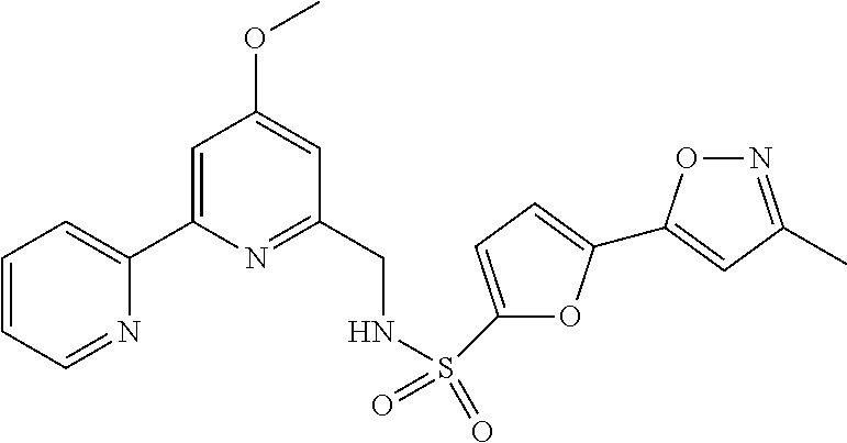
C1=CC=NC(C2=CC(OC)=CC(CNS(=O)(=O)C3=CC=C(C4=CC(C)=NO4)O3)=N2)=C1
